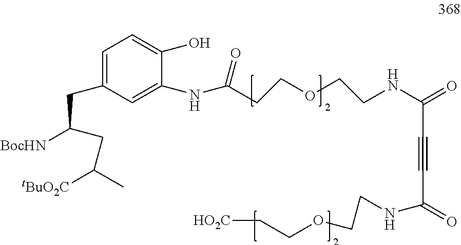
C1(NC(=O)CCOCCNC(C#CC(=O)NCCOCC[HO2C])=O)=CC(CC([BocHN])CC([tBuO2C])C)=CC=C1O
